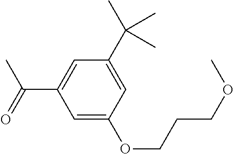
C1=C(OCCCOC)C=C(C(C)(C)C)C=C1C(=O)C
